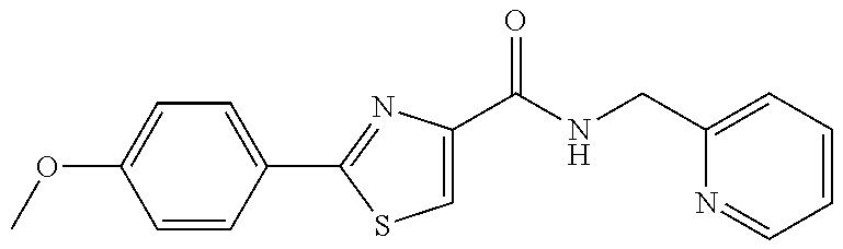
C1=CC(C2=NC(C(NCC3=CC=CC=N3)=O)=CS2)=CC=C1OC
